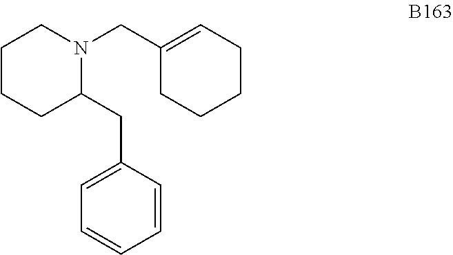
C1CCC(CC2=CC=CC=C2)N(CC2=CCCCC2)C1
